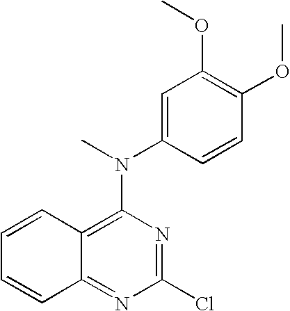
C1(Cl)=NC(N(C)C2=CC(OC)=C(OC)C=C2)=C2C(=N1)C=CC=C2
